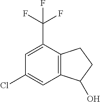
C1(Cl)=CC2=C(C(C(F)(F)F)=C1)CCC2O
